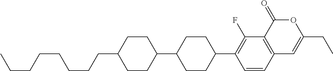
C12=C(C(=O)OC(CC)=C1)C(F)=C(C1CCC(C3CCC(CCCCCCCC)CC3)CC1)C=C2
